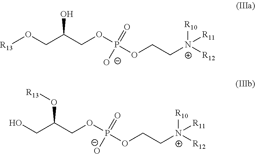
O(CC(COP(OCC[N+]([R12])([R10])[R11])(=O)[O-])O)[R13].OCC(COP(OCC[N+]([R12])([R10])[R11])(=O)[O-])O[R13]
